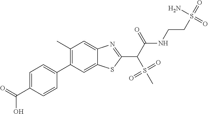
C1(C)=C(C2=CC=C(C(O)=O)C=C2)C=C2C(=C1)N=C(C(C(NCCS(N)(=O)=O)=O)S(=O)(=O)C)S2
